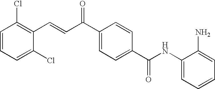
C(=CC(C1=CC=C(C(NC2=CC=CC=C2N)=O)C=C1)=O)C1=C(Cl)C=CC=C1Cl
